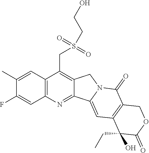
C1(C)=CC2=C(C=C1F)N=C1C(=C2CS(CCO)(=O)=O)CN2C1=CC1=C(C2=O)COC(=O)C1(CC)O
